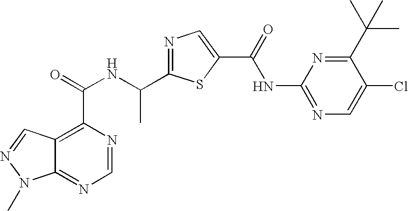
C12=NC=NC(C(NC(C3=NC=C(C(=O)NC4=NC=C(Cl)C(C(C)(C)C)=N4)S3)C)=O)=C1C=NN2C
